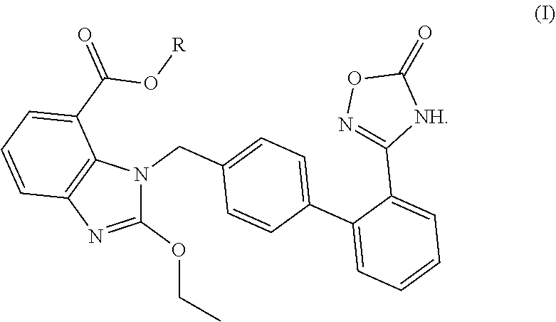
C1(OCC)=NC2=C(N1CC1=CC=C(C3=CC=CC=C3C3=NOC(=O)[NH]3)C=C1)C(C(=O)O[R])=CC=C2
